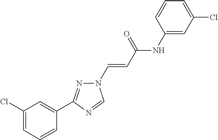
C1(Cl)=CC=CC(C2=NN(C=CC(NC3=CC(Cl)=CC=C3)=O)C=N2)=C1
